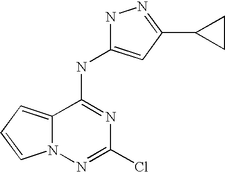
N12C(=CC=C1)C(NC1=CC(C3CC3)=NN1)=NC(Cl)=N2
